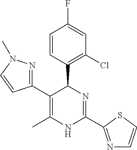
C1(C2C(C3=NN(C)C=C3)=C(C)NC(C3=NC=CS3)=N2)=C(Cl)C=C(F)C=C1
